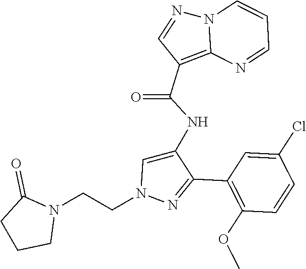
C1(C2=NN(CCN3C(=O)CCC3)C=C2NC(C2=C3N(N=C2)C=CC=N3)=O)=C(OC)C=CC(Cl)=C1
